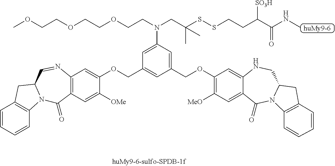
C1=CC=CC2=C1CC1N2C(=O)C2=C(N=C1)C=C(OCC1=CC(COC3=C([MeO])C=C4C(=C3)NCC3N(C4=O)C4=C(C3)C=CC=C4)=CC(N(CC(C)(SSCCC(C(NC)=O)[SO3H])C)CCOCCOCCOC)=C1)C([OMe])=C2
